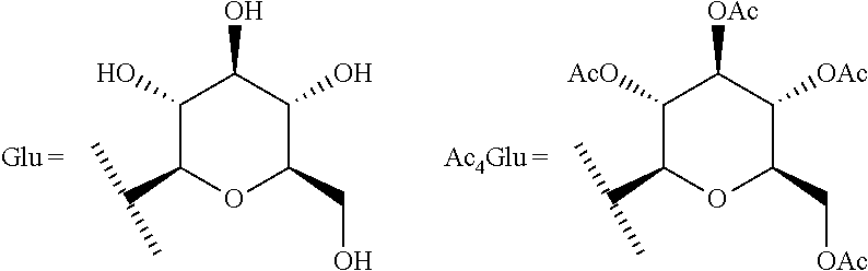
C1(O)C(C(C)C)OC(CO)C(O)C1O.C1([AcO])C(C(C)C)OC(C[OAc])C([OAc])C1[OAc]
